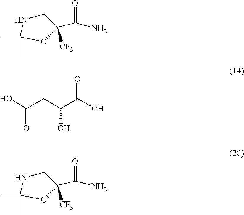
N1C(C)(C)OC(C(=O)N)([CF3])C1.OC(CC(C(O)=O)O)=O.N1C(C)(C)OC(C(=O)[NH2])([CF3])C1
